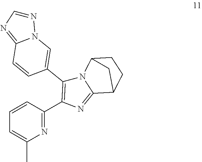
N1=C(C2=C(C3=CN4C(=NC=N4)C=C3)N3C(=N2)C2CCC3C2)C=CC=C1C
